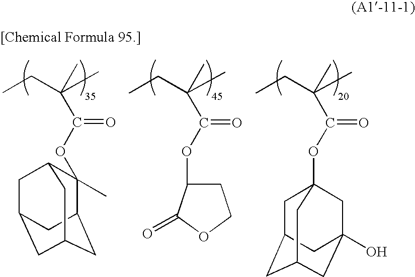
C(C)(C)(CC)C(OC1(C)C2CC3CC(CC1C3)C2)=O.C(C(C)(C)CC)(=O)OC1CCOC1=O.C(C(C)(C)CC)(=O)OC12CC3(O)CC(CC(C3)C1)C2
